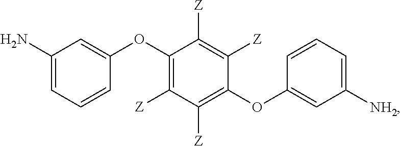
C1(N)=CC=CC(OC2=C([Z])C([Z])=C(OC3=CC([NH2])=CC=C3)C([Z])=C2[Z])=C1
